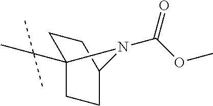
C(OC)(=O)N1C2(C(C)(C)C)CCC1CC2
